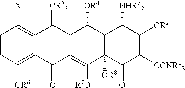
C1=CC([OR6])=C2C(=C1[X])C(=[CR52])C1C(=C([R7O])C3([OR8])C(C1[OR4])C([NHR32])C([OR2])=C([CONR12])C3=O)C2=O
